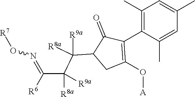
C1(C)=C(C2=C(O[A])CC(C(C(C(=NO[R7])[R6])([R8a])[R9a])([R9a])[R8a])C2=O)C(C)=CC(C)=C1
